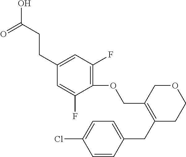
OC(CCC1=CC(F)=C(OCC2=C(CC3=CC=C(Cl)C=C3)CCOC2)C(F)=C1)=O
